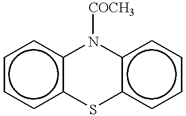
c1ccc2c(c1)N([COCH3])c1c(cccc1)S2
